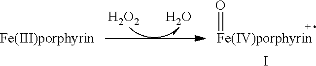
[H2O2].O.O=[Fe(IV)porphyrin].I
